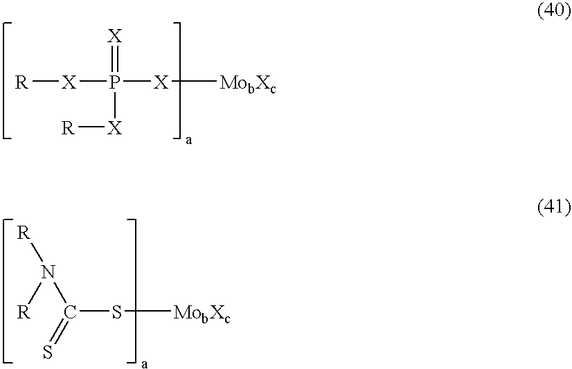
[R][X]P([X][MobXc])(=[X])[X][R].C(S[MobXc])(N([R])[R])=S
